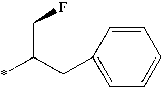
C1=C(CC(CF)*)C=CC=C1
